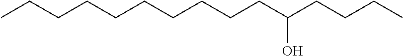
CCCCCCCCCCC(CCCC)O
